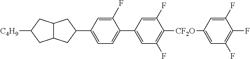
C1(C2=CC=C(C3=CC(F)=C([CF2O]C4=CC(F)=C(F)C(F)=C4)C(F)=C3)C(F)=C2)CC2C(C1)CC([C4H9])C2
